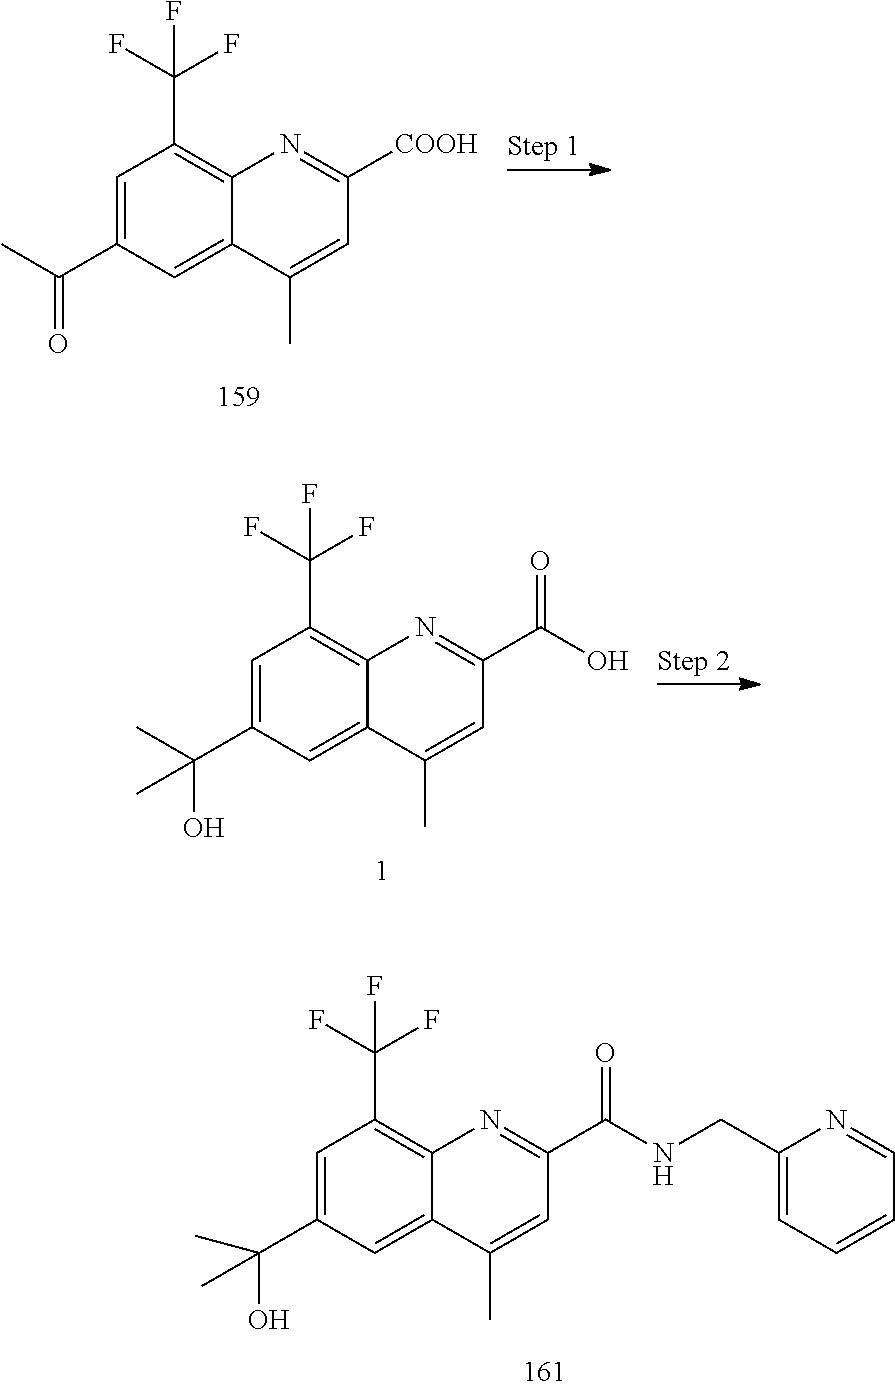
C1=C(C(O)(C)C)C=C2C(=C1C(F)(F)F)N=C(C(NCC1=CC=CC=N1)=O)C=C2C.C1=C(C(C)=O)C=C2C(=C1C(F)(F)F)N=C([COOH])C=C2C.C1=C(C(O)(C)C)C=C2C(=C1C(F)(F)F)N=C(C(O)=O)C=C2C
